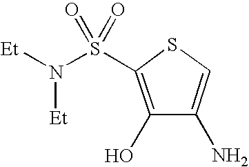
[Et]N([Et])S(=O)(=O)C1=C(O)C(N)=CS1
